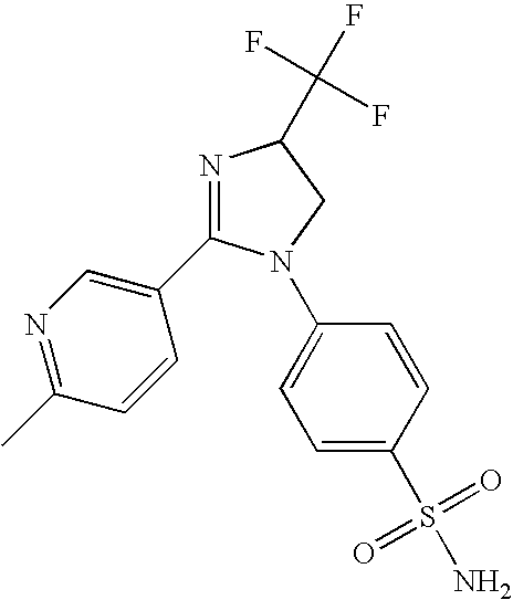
N1=C(C)C=CC(C2=NC(C(F)(F)F)CN2C2=CC=C(S(=O)(=O)N)C=C2)=C1
